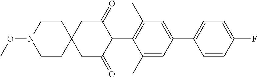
C1(C)=CC(C2=CC=C(F)C=C2)=CC(C)=C1C1C(=O)CC2(CC1=O)CCN(OC)CC2
